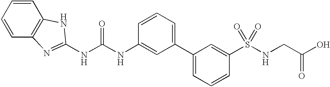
C1=CC=CC2=C1N=C(NC(NC1=CC(C3=CC=CC(S(NCC(O)=O)(=O)=O)=C3)=CC=C1)=O)N2
